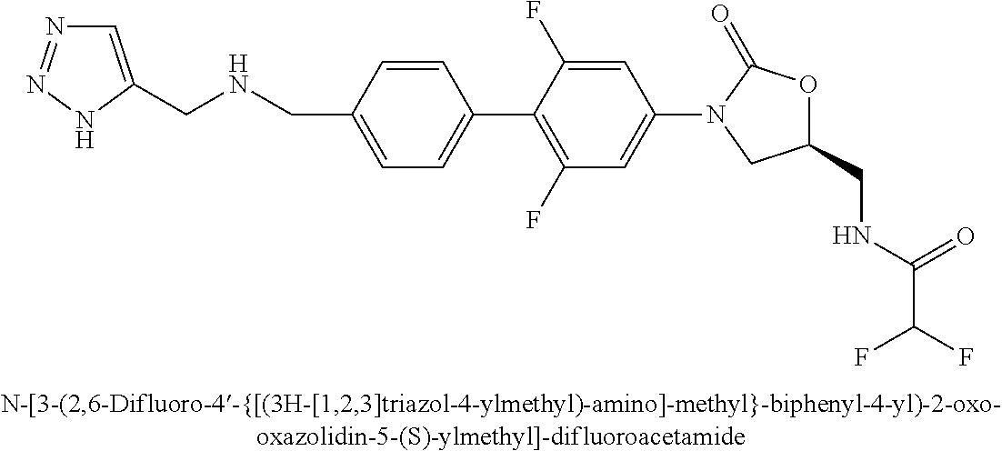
C1=C(CNCC2=CC=C(C3=C(F)C=C(N4CC(CNC(C(F)F)=O)OC4=O)C=C3F)C=C2)NN=N1
